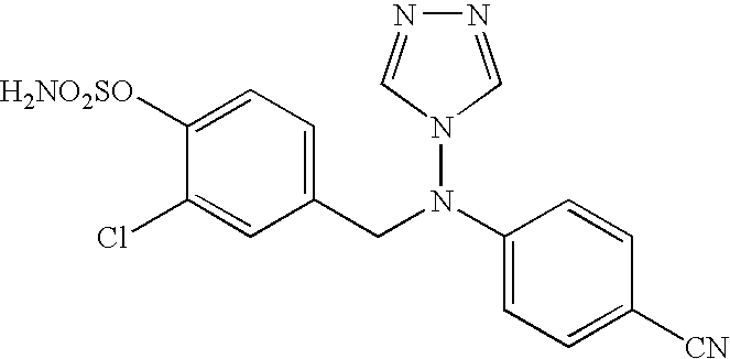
C1([H2NO2SO])=CC=C(CN(C2=CC=C([CN])C=C2)N2C=NN=C2)C=C1Cl
